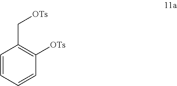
C1=CC=CC([OTs])=C1C[OTs]
